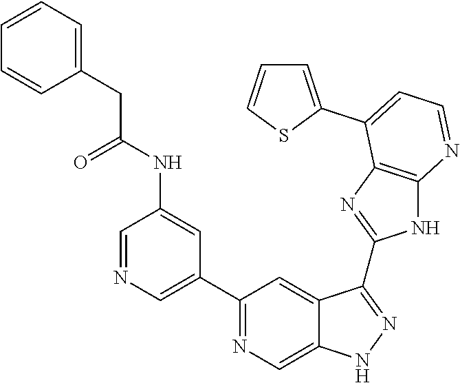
C1=NC=C(C2=NC=C3C(=C2)C(C2=NC4=C(N2)N=CC=C4C2=CC=CS2)=NN3)C=C1NC(CC1=CC=CC=C1)=O
